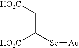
[HO2C]C(C[HO2C])[Se][Au]
